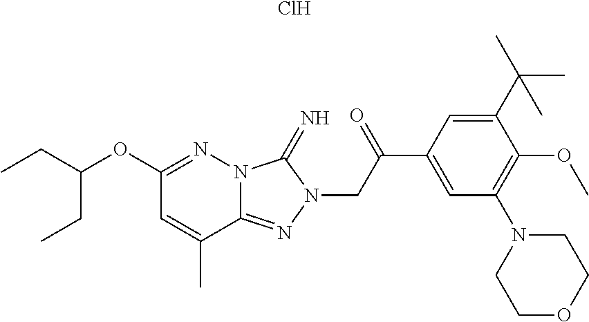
CCC(OC1=NN2C(=NN(CC(C3=CC(N4CCOCC4)=C(OC)C(C(C)(C)C)=C3)=O)C2=N)C(C)=C1)CC.Cl
